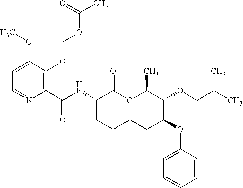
C1(C(NC2C(=O)OC(C)C(OCC(C)C)C(OC3=CC=CC=C3)CCCC2)=O)=C(OCOC(C)=O)C(OC)=CC=N1
